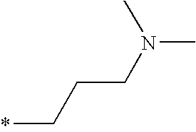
*CCCN(C)C
